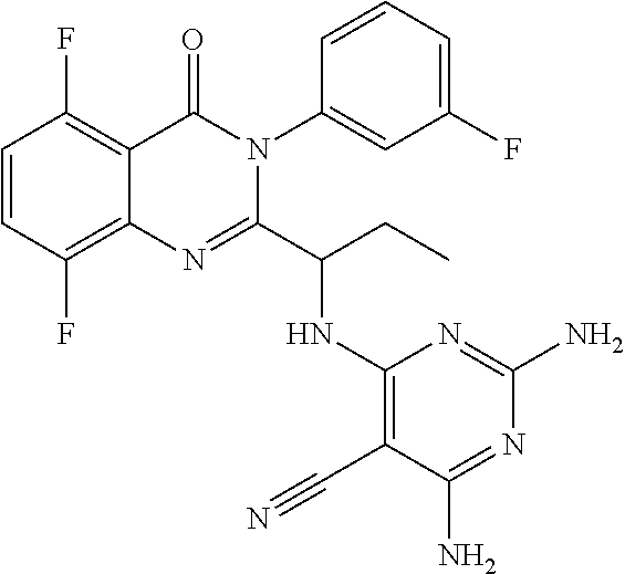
C1=CC(F)=C2C(=C1F)C(=O)N(C1=CC(F)=CC=C1)C(C(CC)NC1=C(C#N)C(N)=NC(N)=N1)=N2
